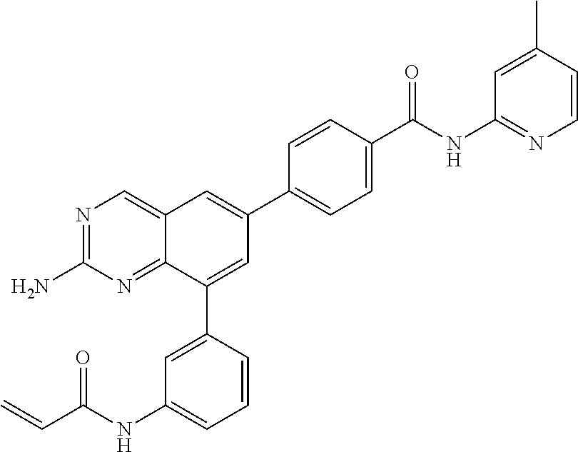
N1=C(N)N=C2C(=C1)C=C(C1=CC=C(C(NC3=NC=CC(C)=C3)=O)C=C1)C=C2C1=CC(NC(C=C)=O)=CC=C1
